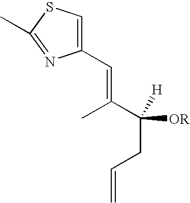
C1(C=C(C([H])([OR])CC=C)C)=CSC(C)=N1
